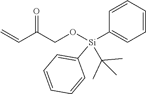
C=CC(CO[Si](C1=CC=CC=C1)(C(C)(C)C)C1=CC=CC=C1)=O
